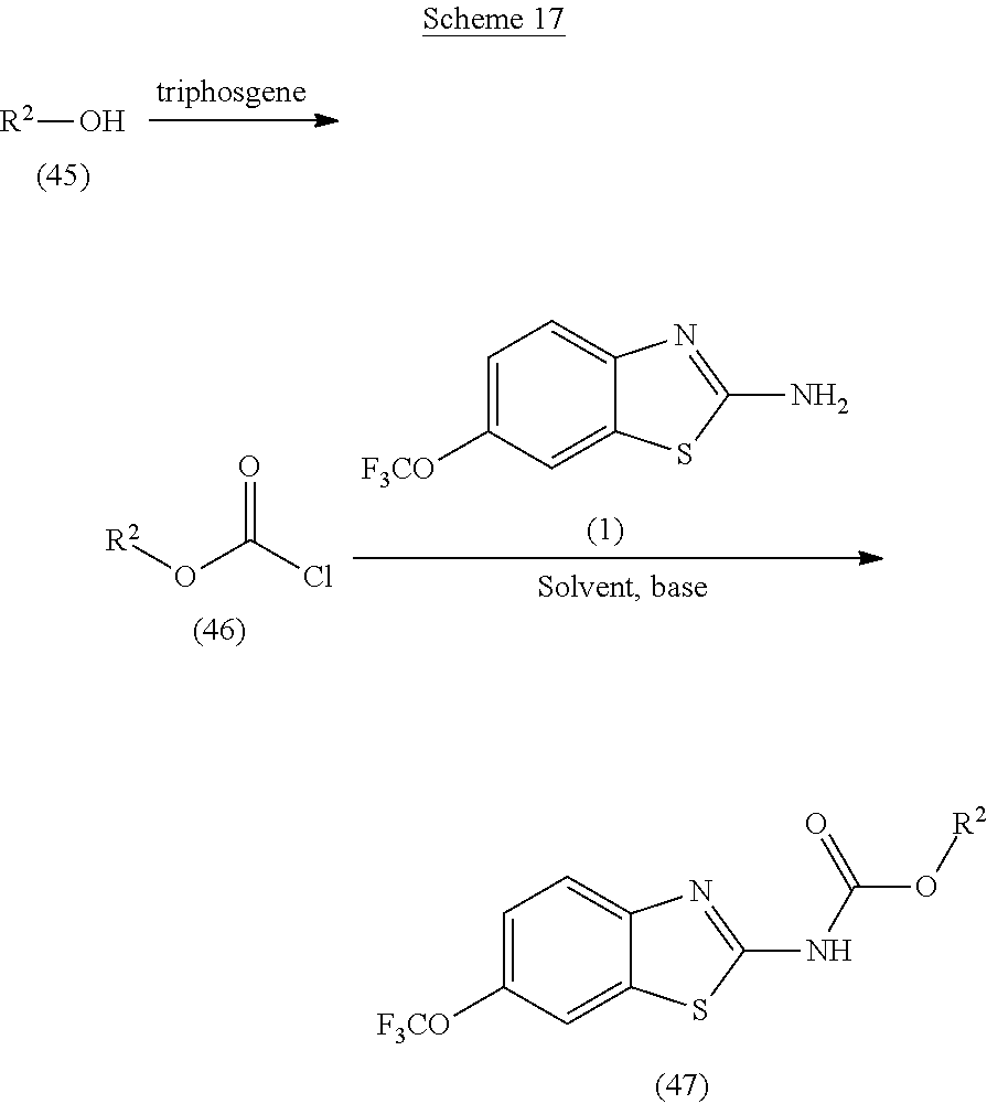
[R2]O.[F3CO]C1=CC=C2C(=C1)SC(N)=N2.O(C(Cl)=O)[R2].[F3CO]C1=CC=C2C(=C1)SC(NC(O[R2])=O)=N2
